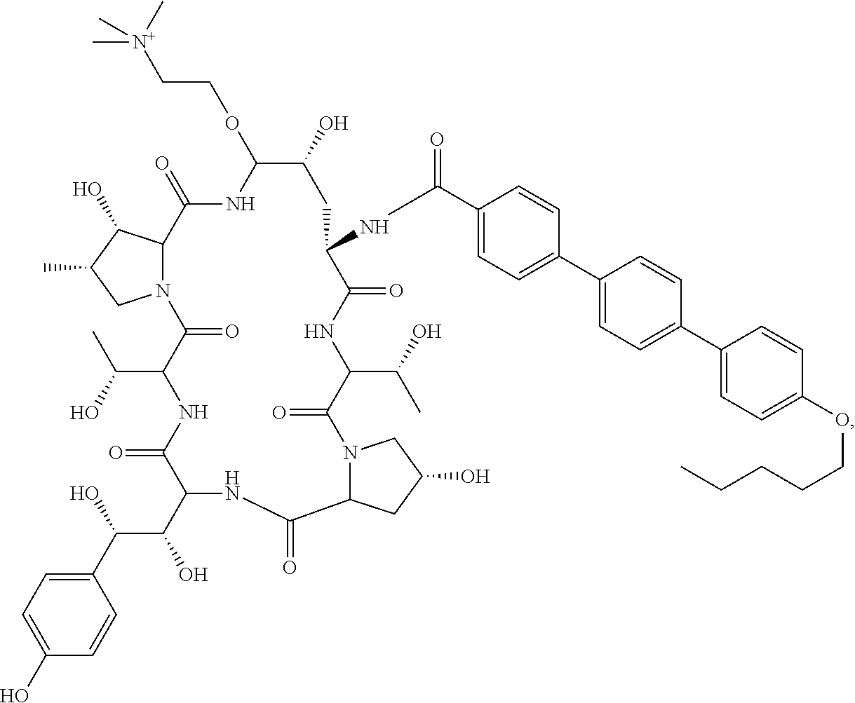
O(C1NC(=O)C2N(CC(C)C2O)C(=O)C(C(O)C)NC(=O)C(C(O)C(C2=CC=C(O)C=C2)O)NC(=O)C2N(C(=O)C(C(O)C)NC(=O)C(NC(C3=CC=C(C4=CC=C(C5=CC=C(OCCCCC)C=C5)C=C4)C=C3)=O)CC1O)CC(O)C2)CC[N+](C)(C)C
